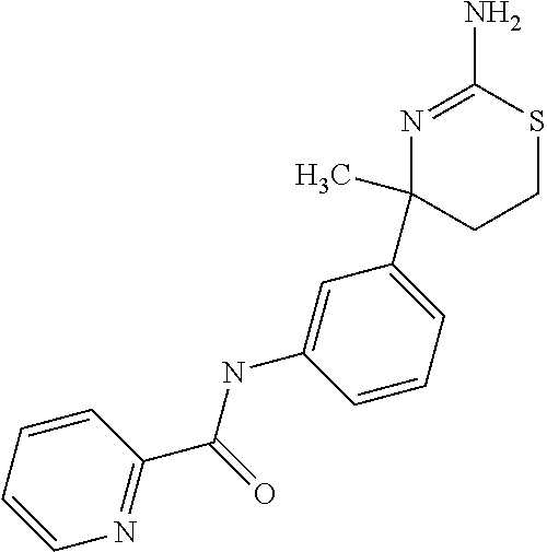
C1(C2=CC=CC(NC(C3=NC=CC=C3)=O)=C2)(C)CCSC(N)=N1
